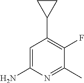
C1=C(N)N=C(C)C(F)=C1C1CC1
